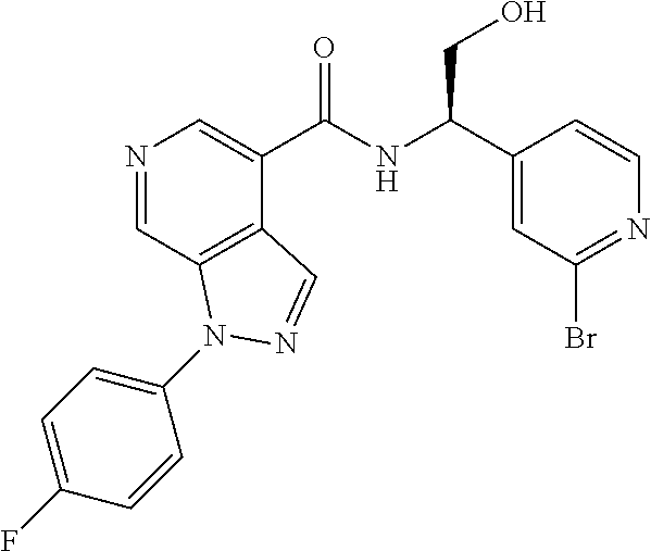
N1=CC2=C(C(C(NC(C3=CC(Br)=NC=C3)CO)=O)=C1)C=NN2C1=CC=C(F)C=C1
